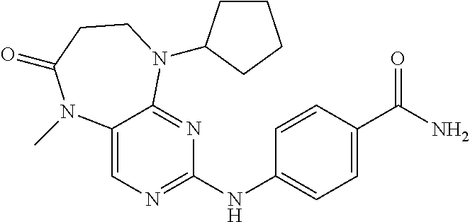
C12=CN=C(NC3=CC=C(C(N)=O)C=C3)N=C1N(C1CCCC1)CCC(=O)N2C
